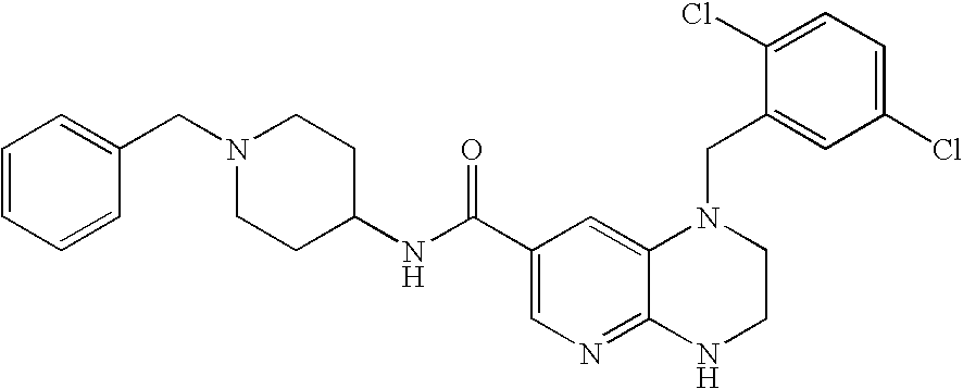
C(C1=CN=C2C(=C1)N(CC1=CC(Cl)=CC=C1Cl)CCN2)(NC1CCN(CC2=CC=CC=C2)CC1)=O
